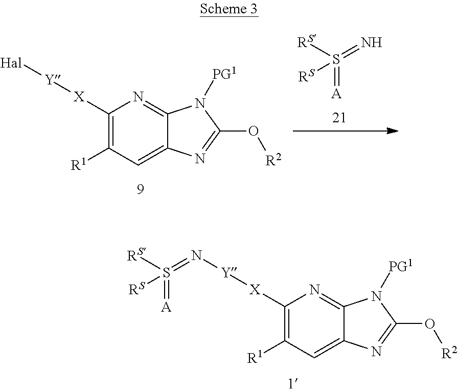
C1([X][Y][Hal])=C([R1])C=C2C(=N1)N([PG1])C(O[R2])=N2.[A]=S([RS])(=N)[RS].C1([X][Y]N=S([RS])(=[A])[RS])=C([R1])C=C2C(=N1)N([PG1])C(O[R2])=N2
